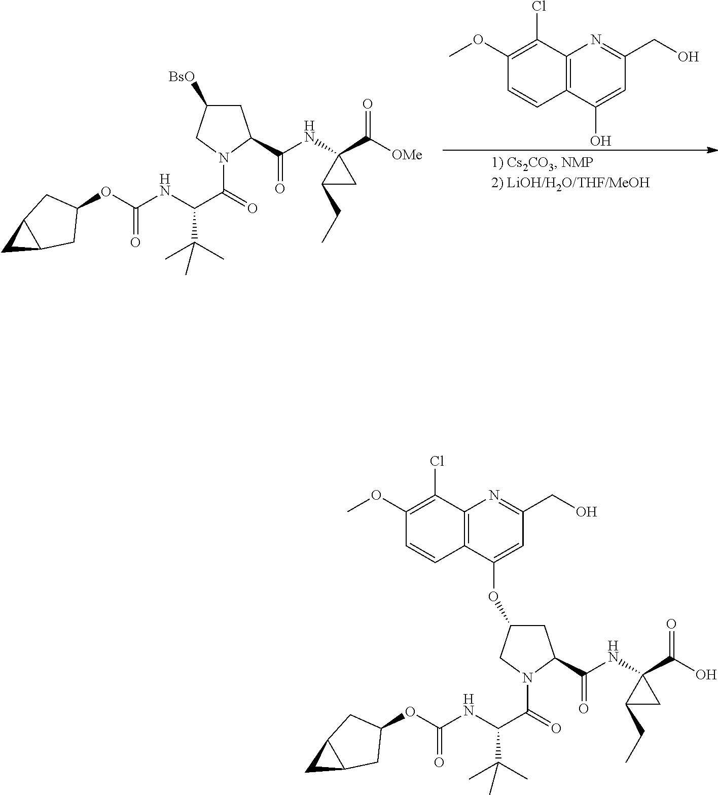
C1C([BsO])CN(C(=O)C(NC(OC2CC3CC3C2)=O)C(C)(C)C)C1C(NC1(C([OMe])=O)C(CC)C1)=O.C12=C(C(O)=CC(CO)=N1)C=CC(OC)=C2Cl.C1C(OC2=CC(CO)=NC3=C2C=CC(OC)=C3Cl)CN(C(=O)C(NC(OC2CC3CC3C2)=O)C(C)(C)C)C1C(NC1(C(O)=O)C(CC)C1)=O
